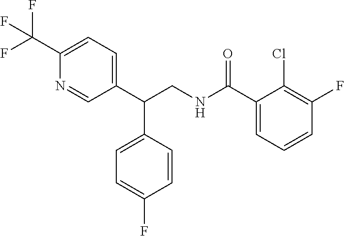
C1(C(CNC(C2=CC=CC(F)=C2Cl)=O)C2=CC=C(F)C=C2)=CC=C(C(F)(F)F)N=C1
